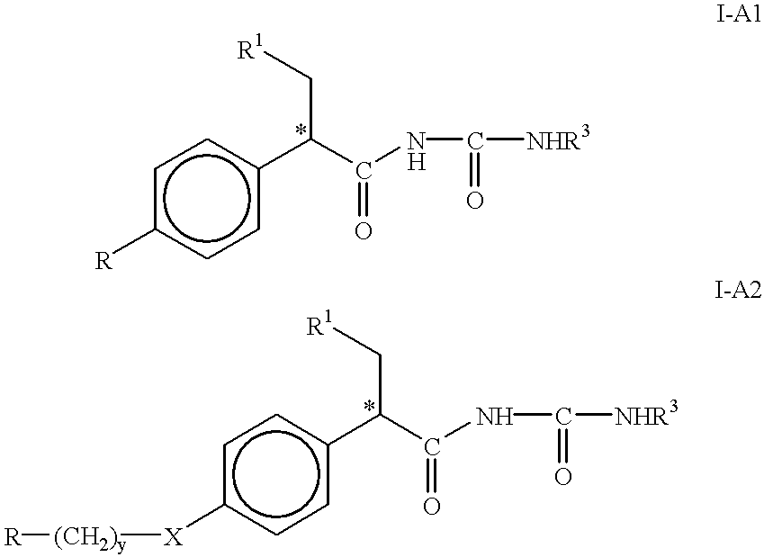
c1c([R])ccc(C(C(=O)NC([NHR3])=O)C[R1])c1.c1c([X][(CH2)y][R])ccc(C(C(=O)NC([NHR3])=O)C[R1])c1
